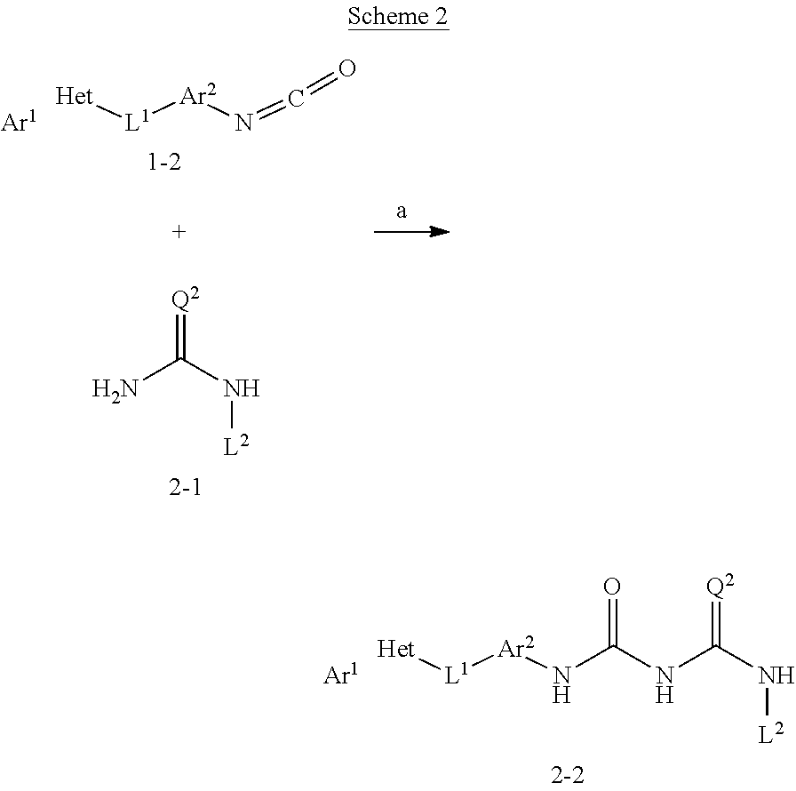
[Ar1].[Het][L1][Ar2]N=C=O.NC(N[L2])=[Q2].[Ar1].[Het][L1][Ar2]NC(=O)NC(=[Q2])N[L2]
